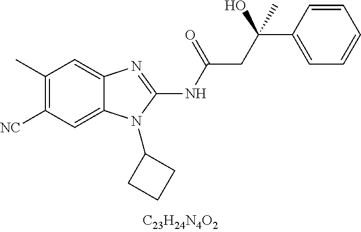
C1(C)=C([CN])C=C2C(=C1)N=C(NC(CC(O)(C1=CC=CC=C1)C)=O)N2C1CCC1
